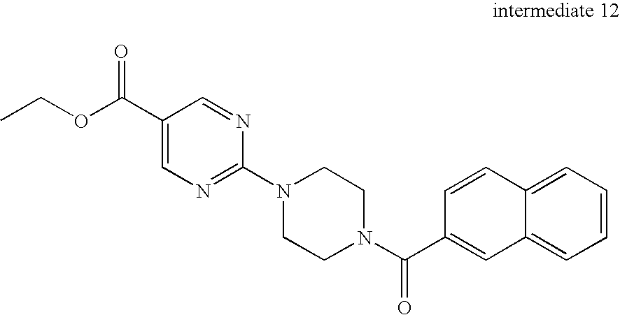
CCOC(C1=CN=C(N2CCN(C(C3=CC4=CC=CC=C4C=C3)=O)CC2)N=C1)=O
